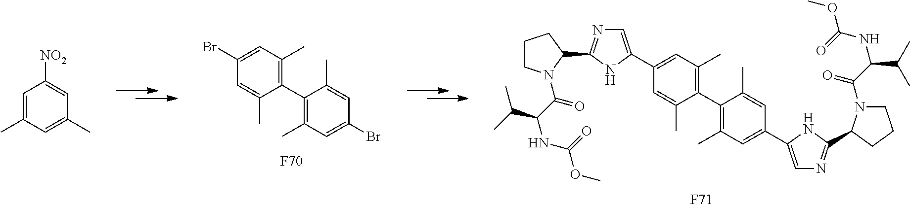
C1(C2=C(C)C=C(Br)C=C2C)=C(C)C=C(Br)C=C1C.[F70].[F71].C1(C2=C(C)C=C(C3=CN=C(C4N(C(C(NC(=O)OC)C(C)C)=O)CCC4)N3)C=C2C)=C(C)C=C(C2=CN=C(C3CCCN3C(C(NC(OC)=O)C(C)C)=O)N2)C=C1C.C1=C(C)C=C(C)C=C1[NO2]
